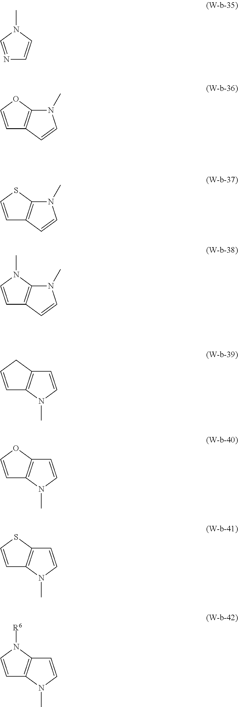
N1=CN(C)C=C1.C1=COC2=C1C=CN2C.C1=CSC2=C1C=CN2C.C1=CN(C)C2=C1C=CN2C.C1=CCC2=C1N(C)C=C2.C1=COC2=C1N(C)C=C2.C1=CSC2=C1N(C)C=C2.C1=CN([R6])C2=C1N(C)C=C2
